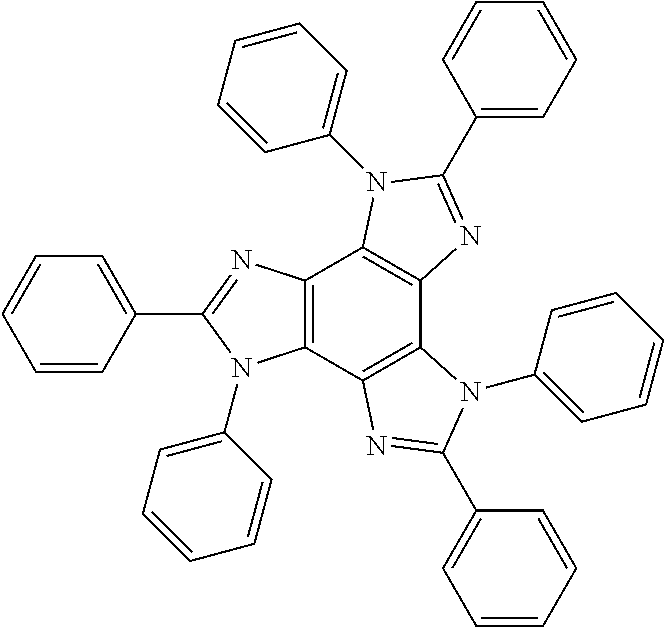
C12=C(C3=C(C4=C1N(C1=CC=CC=C1)C(C1=CC=CC=C1)=N4)N(C1=CC=CC=C1)C(C1=CC=CC=C1)=N3)N(C1=CC=CC=C1)C(C1=CC=CC=C1)=N2
